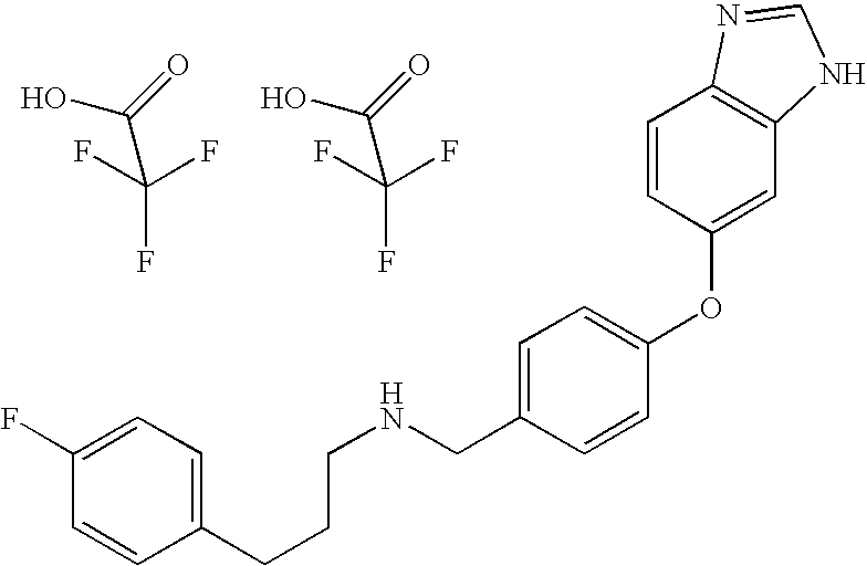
OC(=O)C(F)(F)F.N(CC1=CC=C(OC2=CC3=C(C=C2)N=CN3)C=C1)CCCC1=CC=C(F)C=C1.OC(=O)C(F)(F)F
